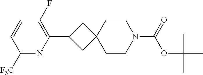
C1(C2CC3(C2)CCN(C(=O)OC(C)(C)C)CC3)=C(F)C=CC([F3C])=N1
